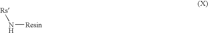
N([Resin])[Rs]
